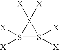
S1([X])([X])S([X])([X])S1([X])[X]
